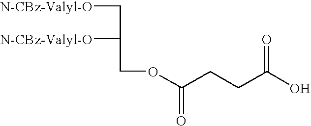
OC(CCC(OCC([N-CBz-Valyl-O])C[N-CBz-Valyl-O])=O)=O
